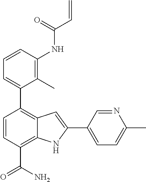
C1=CC(NC(C=C)=O)=C(C)C(C2=C3C(=C(C(N)=O)C=C2)NC(C2=CC=C(C)N=C2)=C3)=C1
